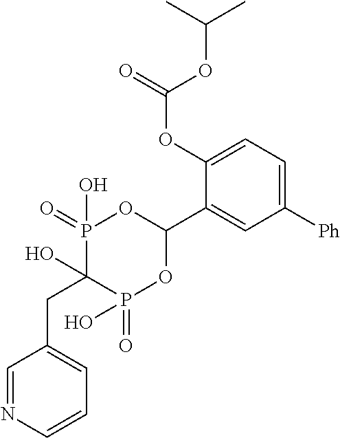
C(C1(O)P(=O)(O)OC(C2=CC([Ph])=CC=C2OC(=O)OC(C)C)OP1(=O)O)C1=CC=CN=C1
